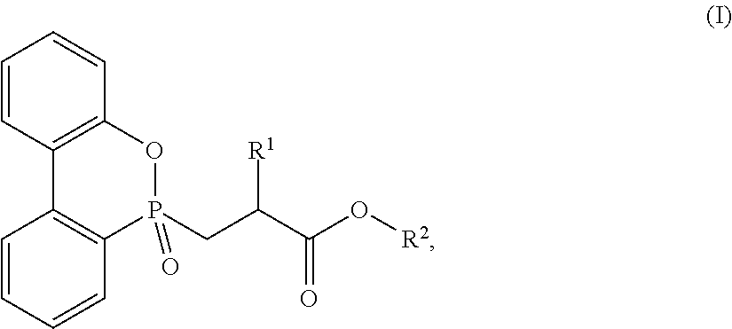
C1=CC2=C(C=C1)OP(=O)(CC(C(O[R2])=O)[R1])C1=C2C=CC=C1
